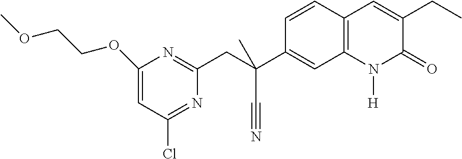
C(C1=CC2=C(C=C1)C=C(CC)C(=O)N2[H])(CC1=NC(OCCOC)=CC(Cl)=N1)(C#N)C
